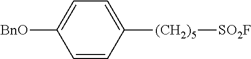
C1=CC([(CH2)5][SO2F])=CC=C1[BnO]
